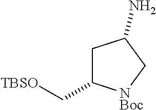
C1C(C[TBSO])[NBoc]CC1N
